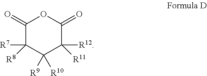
C1(=O)C([R7])([R8])C([R9])([R10])C([R12])([R11])C(=O)O1
